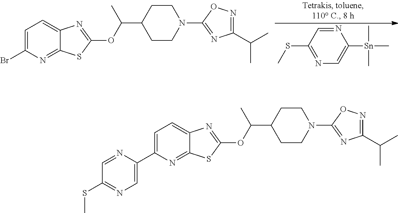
C1=C(Br)N=C2C(=C1)N=C(OC(C1CCN(C3=NC(C(C)C)=NO3)CC1)C)S2.CSC1=NC=C([Sn](C)(C)C)N=C1.C1=C(C2=CN=C(SC)C=N2)N=C2C(=C1)N=C(OC(C1CCN(C3=NC(C(C)C)=NO3)CC1)C)S2
